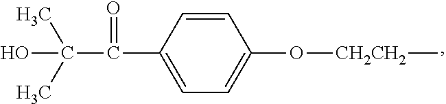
C1=CC(C(C(O)(C)C)=O)=CC=C1O[CH2CH2]C
